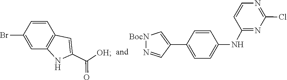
C12=C(C=CC(Br)=C1)C=C(C(=O)[OH])N2.C1(NC2=CC=C(C3=C[BocN]N=C3)C=C2)=NC(Cl)=NC=C1
